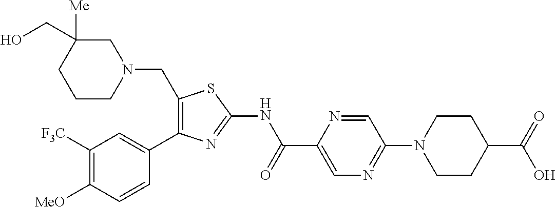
C1([MeO])=C([F3C])C=C(C2=C(CN3CC([Me])(CO)CCC3)SC(NC(C3=CN=C(N4CCC(C(=O)O)CC4)C=N3)=O)=N2)C=C1
